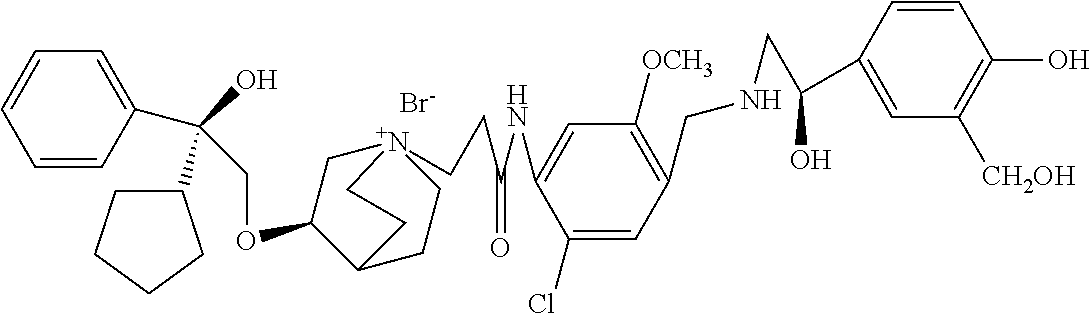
[Br-].C(OC1C[N+]2(CCC(NC3=CC([OCH3])=C(CNCC(C4=CC([CH2OH])=C(O)C=C4)O)C=C3Cl)=O)CCC1CC2)C(O)(C1CCCC1)C1=CC=CC=C1
